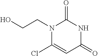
N1(CCO)C(Cl)=CC(=O)NC1=O
